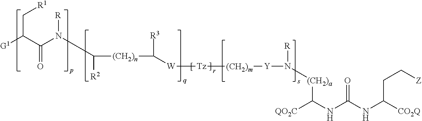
C(C(C(N([R])C([(CH2)n]C([R3])[W][Tz][(CH2)m][Y]N([R])[(CH2)a]C(NC(NC([CO2Q])CC[Z])=O)[QO2C])[R2])=O)[G1])[R1]
